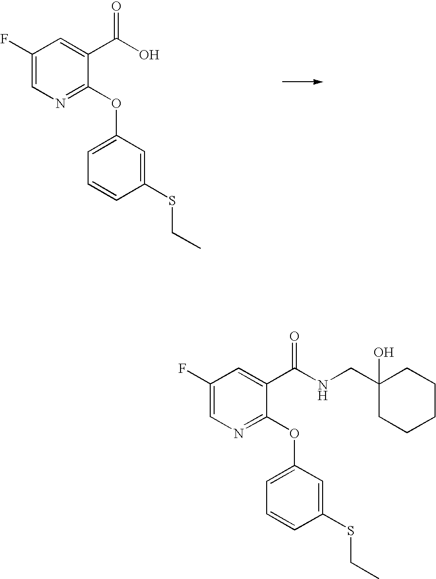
C1(F)=CN=C(OC2=CC=CC(SCC)=C2)C(C(O)=O)=C1.C1(F)=CN=C(OC2=CC=CC(SCC)=C2)C(C(NCC2(O)CCCCC2)=O)=C1
